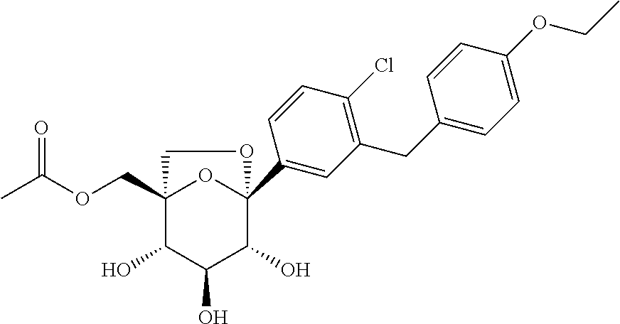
C1(CC2=CC=C(OCC)C=C2)=C(Cl)C=CC(C23OC(COC(=O)C)(C(O)C(O)C2O)CO3)=C1
